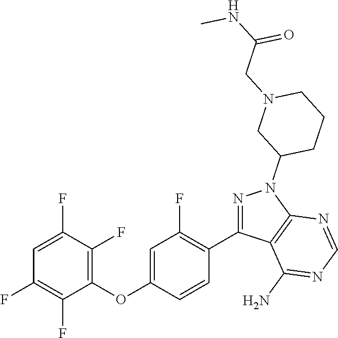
C1(OC2=CC(F)=C(C3=NN(C4CCCN(CC(NC)=O)C4)C4=C3C(N)=NC=N4)C=C2)=C(F)C(F)=CC(F)=C1F
